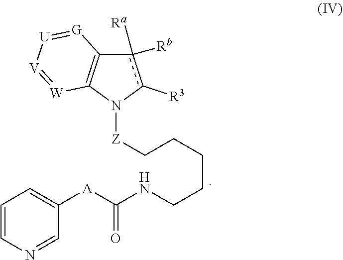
[Z](N1C2=C(c([Ra])([Rb])c1[R3])[G]=[U][V]=[W]2)CCCCCNC([A]C1=CC=CN=C1)=O
